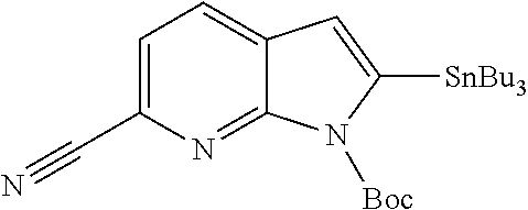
C12=CC=C(C#N)N=C1N([Boc])C([SnBu3])=C2
